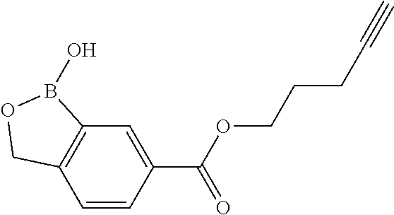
C12=C(C=CC(C(OCCCC#C)=O)=C1)COB2O
